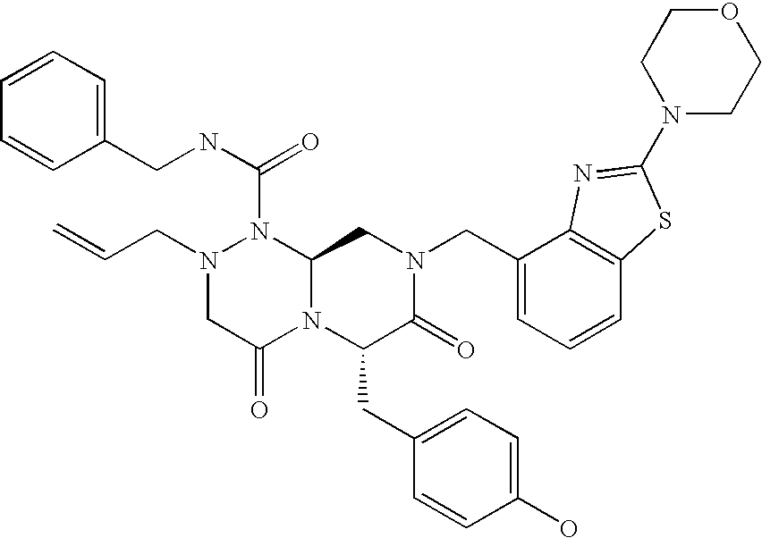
N1(CC=C)CC(=O)N2C(N1C(NCC1=CC=CC=C1)=O)CN(CC1=CC=CC3=C1N=C(N1CCOCC1)S3)C(=O)C2CC1=CC=C(O)C=C1
